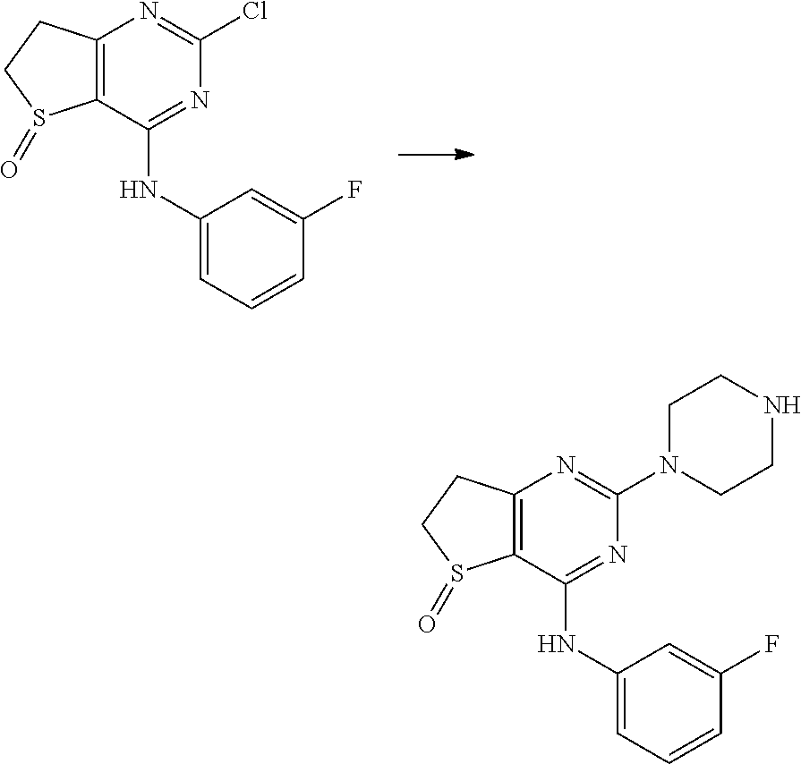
C12=C(C(NC3=CC=CC(F)=C3)=NC(Cl)=N1)S(=O)CC2.C12=C(C(NC3=CC=CC(F)=C3)=NC(N3CCNCC3)=N1)S(=O)CC2
